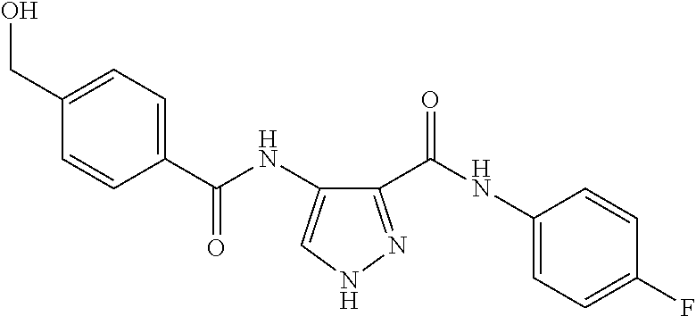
C1(C(NC2=CC=C(F)C=C2)=O)=NNC=C1NC(=O)C1=CC=C(CO)C=C1
